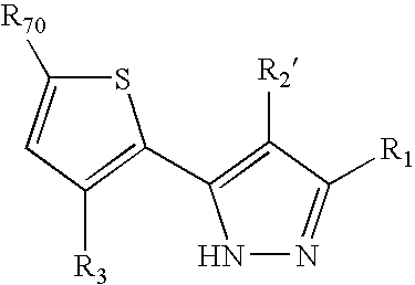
N1N=C([R1])C([R2])=C1C1=C([R3])C=C([R70])S1
